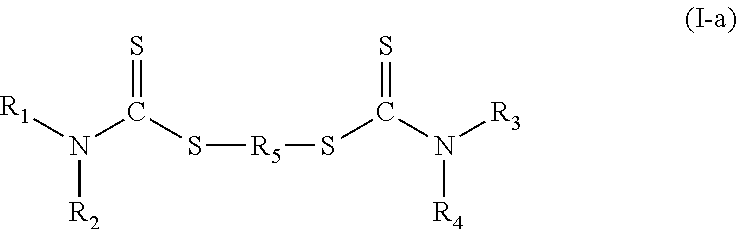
S=C(S[R5]SC(N([R3])[R4])=S)N([R2])[R1]
